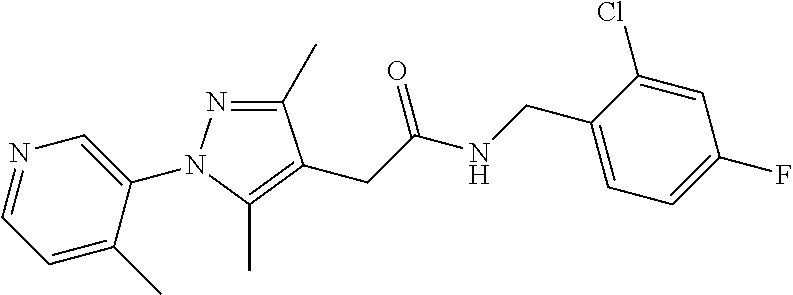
C1(C)=NN(C2=CN=CC=C2C)C(C)=C1CC(NCC1=CC=C(F)C=C1Cl)=O
